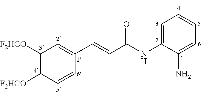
C1([F2HCO])=C([F2HCO])C=CC(C=CC(NC2=CC=CC=C2N)=O)=C1
